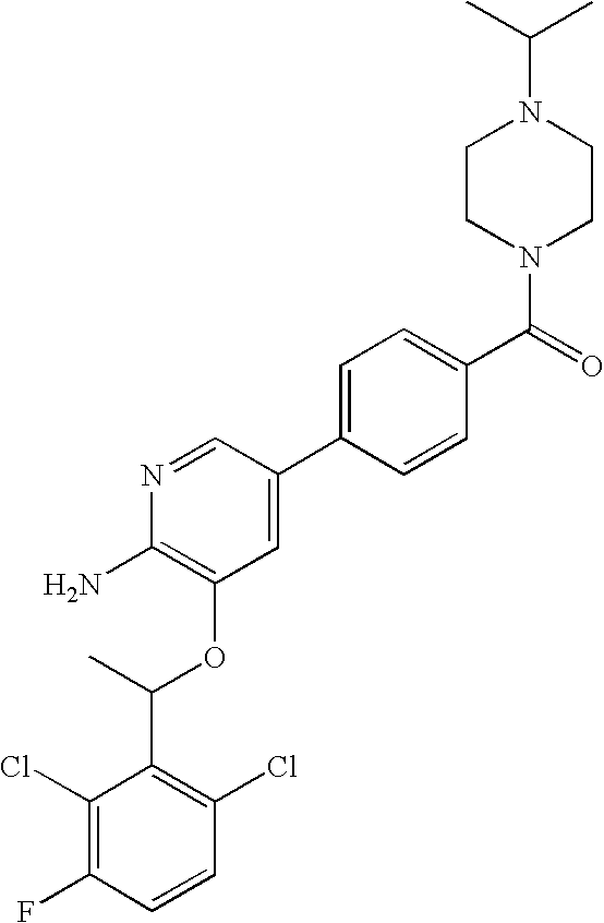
C1(Cl)=C(F)C=CC(Cl)=C1C(C)OC1=C(N)N=CC(C2=CC=C(C(=O)N3CCN(C(C)C)CC3)C=C2)=C1
